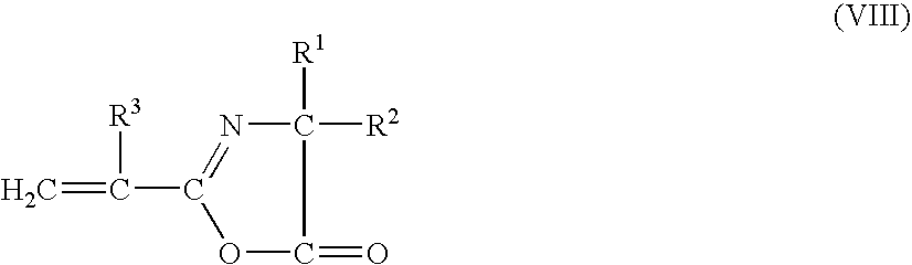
O1C(=O)C([R2])([R1])N=C1C(=C)[R3]
